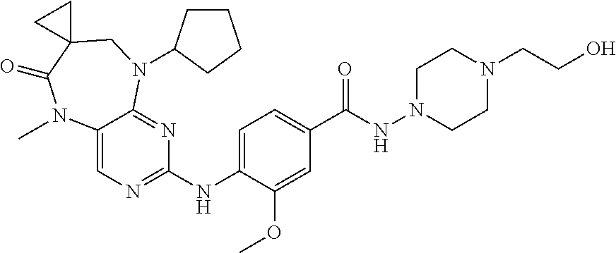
C12=CN=C(NC3=CC=C(C(NN4CCN(CCO)CC4)=O)C=C3OC)N=C1N(C1CCCC1)CC1(C(=O)N2C)CC1
